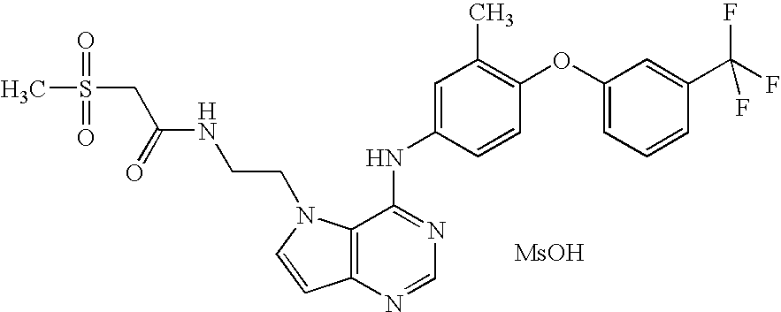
[MsOH].C(NCCN1C2=C(C=C1)N=CN=C2NC1=CC(C)=C(OC2=CC=CC(C(F)(F)F)=C2)C=C1)(=O)CS(=O)(=O)C
